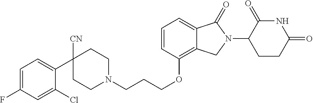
C1N(CCCOC2=C3C(=CC=C2)C(=O)N(C2C(=O)NC(=O)CC2)C3)CCC(C2=CC=C(F)C=C2Cl)([CN])C1
